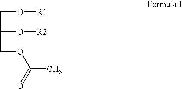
C(O[R1])C(O[R2])COC(=O)C
